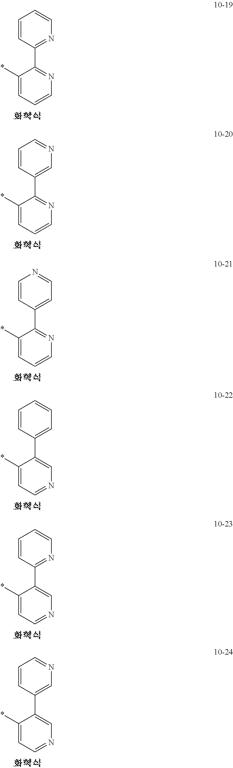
C1(*)=CC=CN=C1C1=NC=CC=C1.C1(*)=CC=CN=C1C1=CN=CC=C1.C1(*)=CC=CN=C1C1=CC=NC=C1.C1(*)=CC=NC=C1C1=CC=CC=C1.C1(*)=CC=NC=C1C1=NC=CC=C1.C1(*)=CC=NC=C1C1=CN=CC=C1
